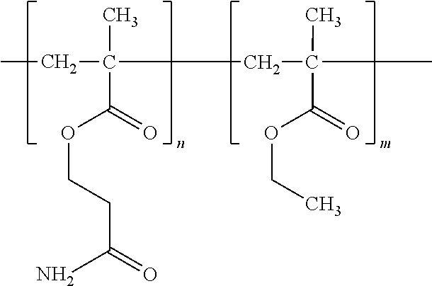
CCC(CC(C)(C)C(OCC)=O)(C)C(OCCC(=O)N)=O
